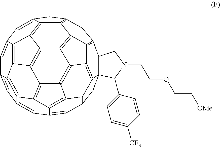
C1=C2C=C3C=C4C=C5C=C6CC7=C8C6=C6C5=C5C4=C3C3=C4C5=C6C5=C8C6=C(C7)C7C8(CC1=C1C8=C6C5=C4C1=C23)C(C1=CC=C([CF3])C=C1)N(CCOCC[OMe])C7
